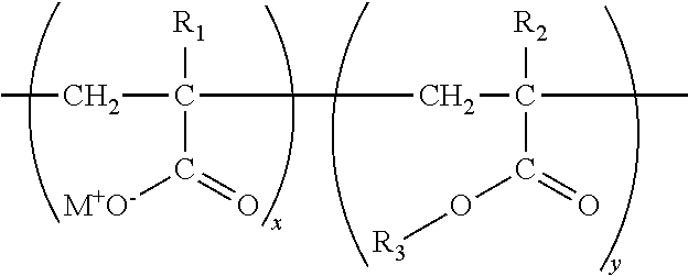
C(C(CC(C)([R2])C(=O)O[R3])([R1])C(=O)[M+O-])C
